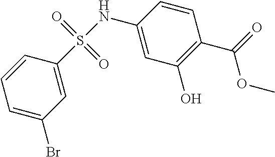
C1(S(NC2=CC(O)=C(C(=O)OC)C=C2)(=O)=O)=CC(Br)=CC=C1
